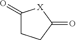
C1(=O)CCC(=O)[X]1
